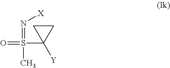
O=S(=N[X])(C)C1([Y])CC1
